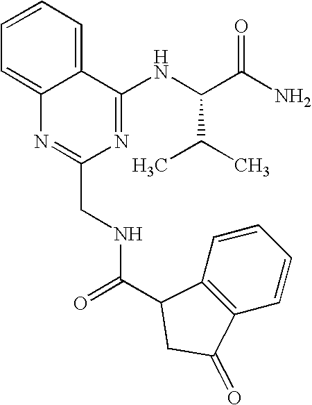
C12=CC=CC=C1C(NC(C(N)=O)C(C)C)=NC(CNC(=O)C1C3=C(C=CC=C3)C(=O)C1)=N2
